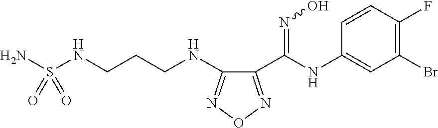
C1(C(NC2=CC(Br)=C(F)C=C2)=NO)=NON=C1NCCCNS(N)(=O)=O
